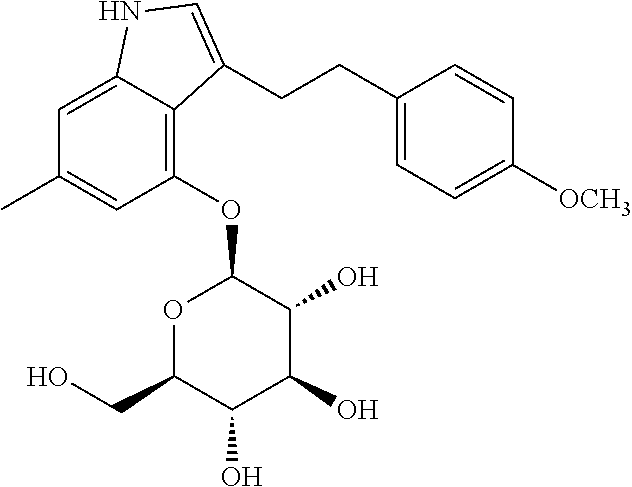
C1=C2C(=C(OC3OC(CO)C(O)C(O)C3O)C=C1C)C(CCC1=CC=C([OCH3])C=C1)=CN2
